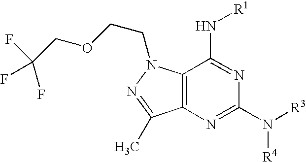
C12=C(N=C(N([R4])[R3])N=C1N[R1])C(C)=NN2CCOCC(F)(F)F
